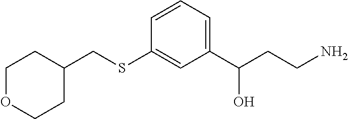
C1OCCC(CSC2=CC(C(CCN)O)=CC=C2)C1
